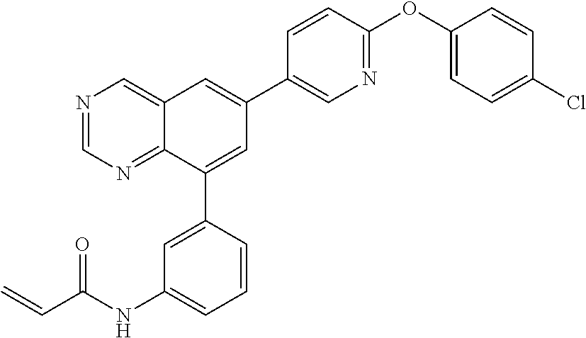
C1=CC(OC2=CC=C(Cl)C=C2)=NC=C1C1=CC2=CN=CN=C2C(C2=CC(NC(=O)C=C)=CC=C2)=C1
